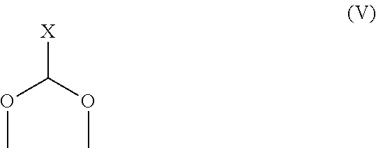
[X]C(OC)OC
